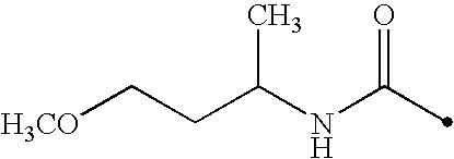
C(NC(=O)C)(CC[H3CO])C
